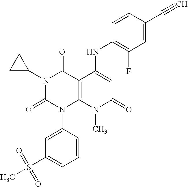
N1(C2CC2)C(=O)N(C2=CC(S(=O)(=O)C)=CC=C2)C2=C(C1=O)C(NC1=C(F)C=C(C#C)C=C1)=CC(=O)N2C
